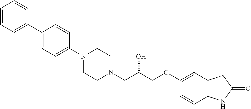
C1(C2=CC=CC=C2)=CC=C(N2CCN(CC(COC3=CC4=C(C=C3)NC(=O)C4)O)CC2)C=C1
